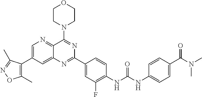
C1=C(C2=C(C)ON=C2C)C=C2C(=N1)C(N1CCOCC1)=NC(C1=CC(F)=C(NC(NC3=CC=C(C(N(C)C)=O)C=C3)=O)C=C1)=N2
